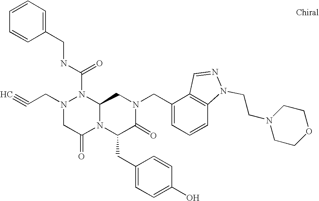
C(N1CC(=O)N2C(N1C(NCC1=CC=CC=C1)=O)CN(CC1=CC=CC3=C1C=NN3CCN1CCOCC1)C(=O)C2CC1=CC=C(O)C=C1)C#C
